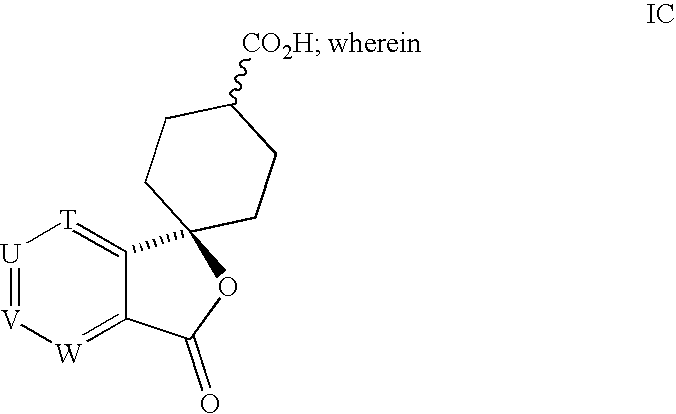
[U]1=[V][W]=C2C(=[T]1)C1(OC2=O)CCC([CO2H])CC1
